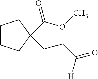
C1CCC(C(OC)=O)(CCC(=O)[H])C1
